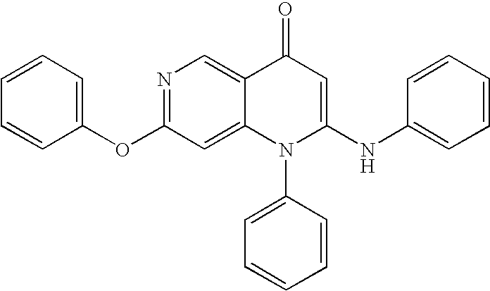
C1(OC2=NC=C3C(=C2)N(C2=CC=CC=C2)C(NC2=CC=CC=C2)=CC3=O)=CC=CC=C1
